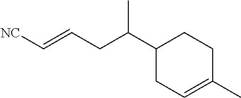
[NC]C=CCC(C1CC=C(C)CC1)C
